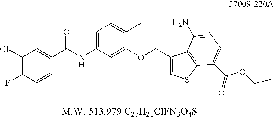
FC1=C(Cl)C=C(C(NC2=CC=C(C)C(OCC3=CSC4=C3C(N)=NC=C4C(OCC)=O)=C2)=O)C=C1
